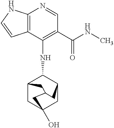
C12=C(NC=C1)N=CC(C(NC)=O)=C2NC1C2CC3(O)CC1CC(C3)C2
